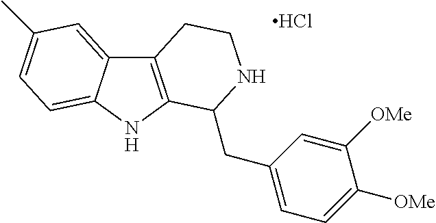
Cl.C12=C(NC3=CC=C(C)C=C13)C(CC1=CC=C([OMe])C([OMe])=C1)NCC2
